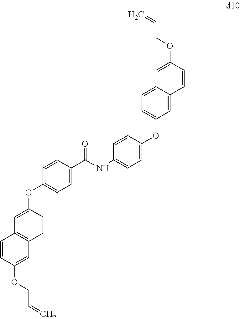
C1=C(OC2=CC=C3C(=C2)C=CC(OCC=C)=C3)C=CC(NC(C2=CC=C(OC3=CC4=C(C=C3)C=C(OCC=C)C=C4)C=C2)=O)=C1
